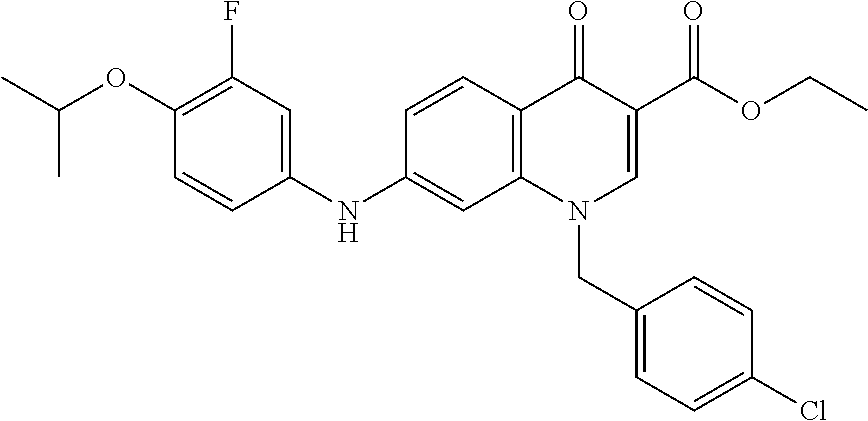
C1(NC2=CC3=C(C=C2)C(=O)C(C(OCC)=O)=CN3CC2=CC=C(Cl)C=C2)=CC(F)=C(OC(C)C)C=C1
